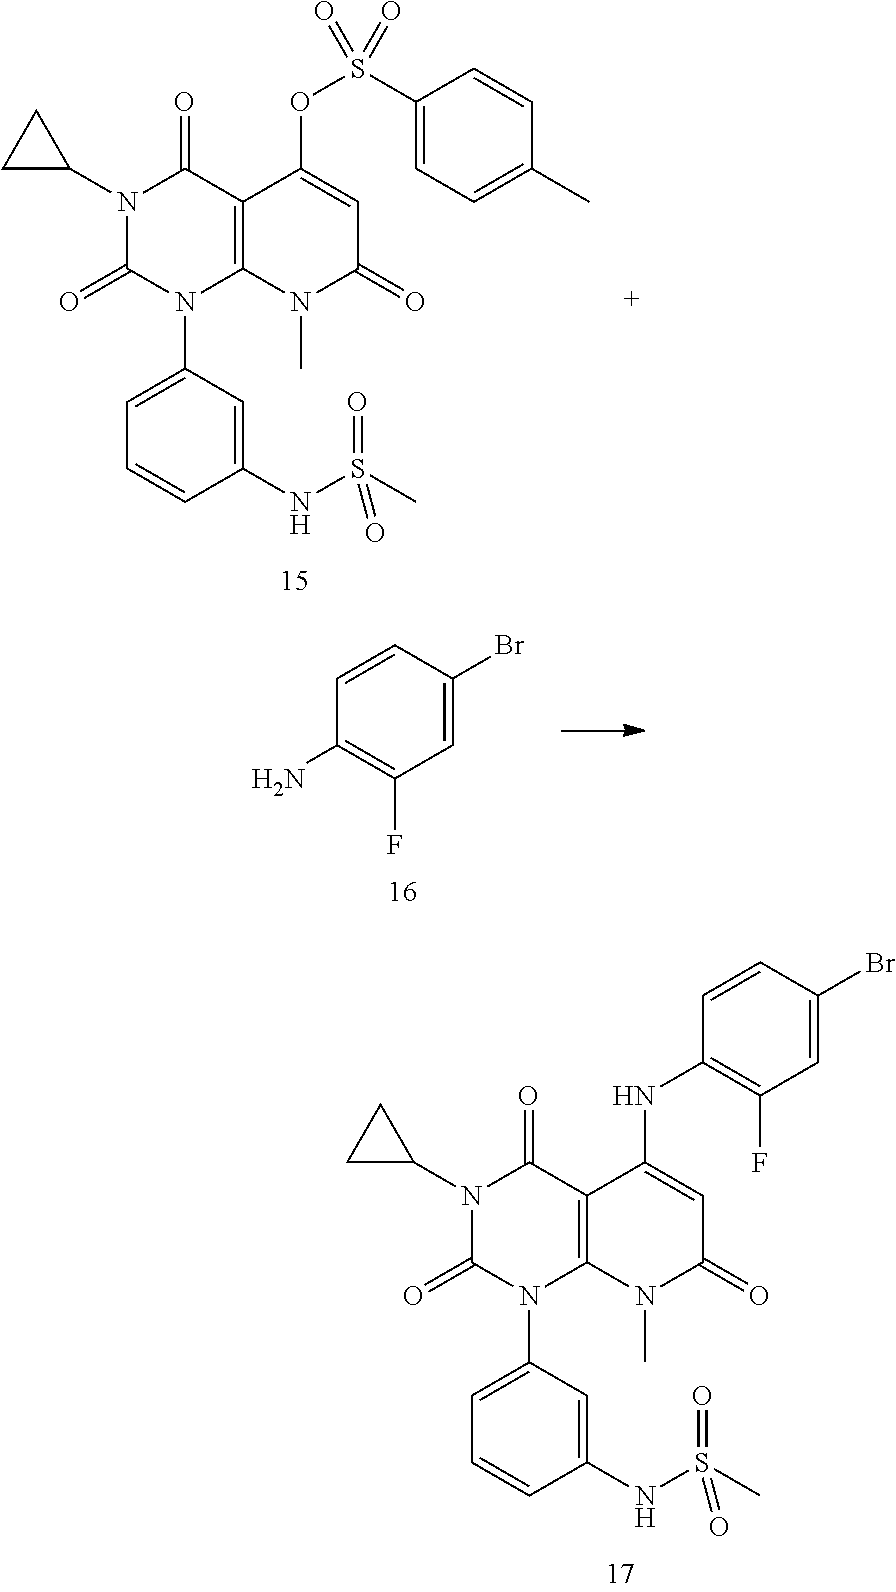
N1(C2CC2)C(=O)N(C2=CC=CC(NS(C)(=O)=O)=C2)C2=C(C1=O)C(NC1=C(F)C=C(Br)C=C1)=CC(=O)N2C.N1(C2CC2)C(=O)N(C2=CC=CC(NS(C)(=O)=O)=C2)C2=C(C1=O)C(OS(C1=CC=C(C)C=C1)(=O)=O)=CC(=O)N2C.C1=CC(N)=C(F)C=C1Br
